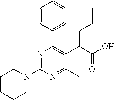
N1(C2=NC(C3=CC=CC=C3)=C(C(C(O)=O)CCC)C(C)=N2)CCCCC1
